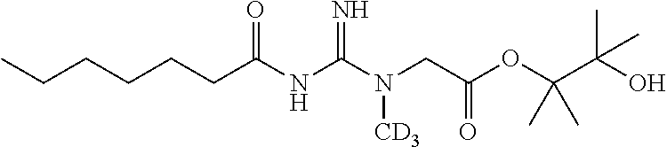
C(CCCCC(NC(N(CC(OC(C(O)(C)C)(C)C)=O)[CD3])=N)=O)C
